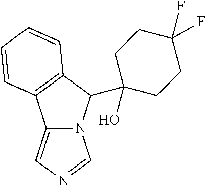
N12C(=CN=C1)C1=C(C2C2(O)CCC(F)(F)CC2)C=CC=C1
